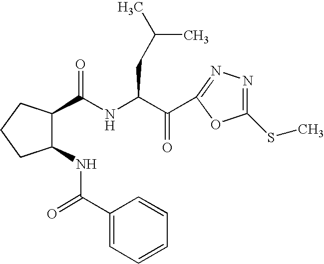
C1(C(NC(C(=O)C2=NN=C(SC)O2)CC(C)C)=O)C(NC(=O)C2=CC=CC=C2)CCC1
